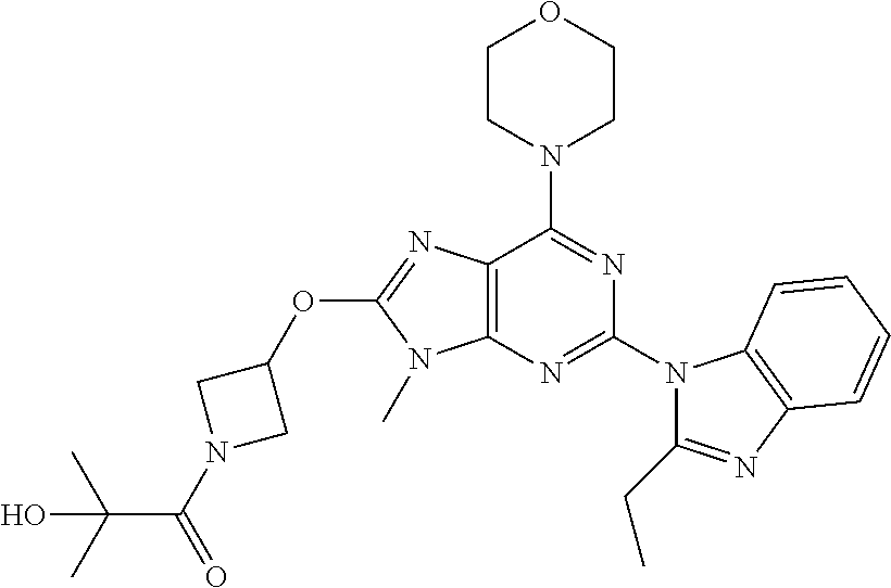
C12=C(N=C(N3C(CC)=NC4=C3C=CC=C4)N=C1N1CCOCC1)N(C)C(OC1CN(C(=O)C(C)(C)O)C1)=N2
